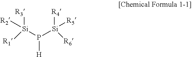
[H]P([Si]([R4])([R5])[R6])[Si]([R3])([R2])[R1]
